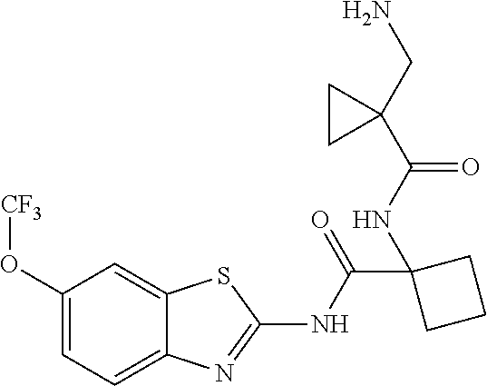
C1(O[CF3])=CC=C2C(=C1)SC(NC(C1(NC(=O)C3(CN)CC3)CCC1)=O)=N2
